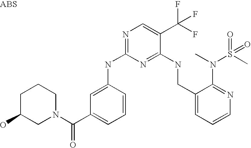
C1(CNC2=NC(NC3=CC(C(N4CCCC(O)C4)=O)=CC=C3)=NC=C2C(F)(F)F)=CC=CN=C1N(C)S(C)(=O)=O
